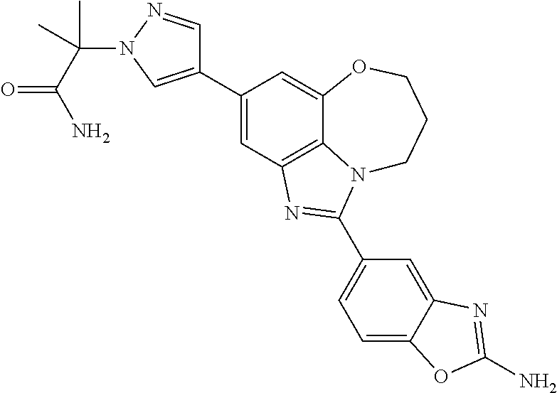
C1(C2=CN(C(C(=O)N)(C)C)N=C2)=CC2=C3C(=C1)OCCCN3C(C1=CC=C3C(=C1)N=C(N)O3)=N2
